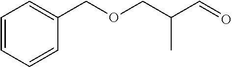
C1=CC=CC(COCC(C=O)C)=C1
